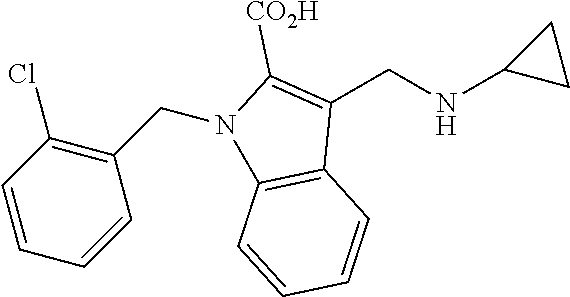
C1=CC=CC(CN2C3=C(C(CNC4CC4)=C2[CO2H])C=CC=C3)=C1Cl
